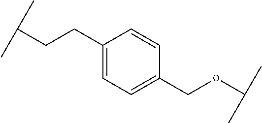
C(CCC1=CC=C(CoC(C)C)C=C1)(C)C
